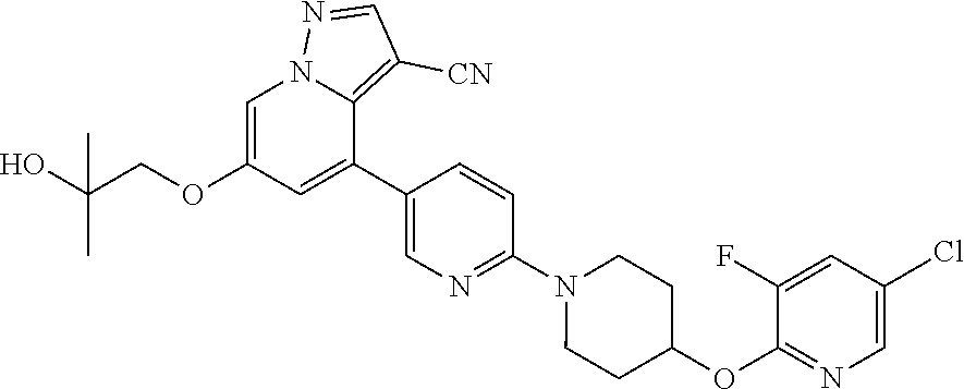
C1=C(OCC(O)(C)C)C=C(C2=CN=C(N3CCC(OC4=NC=C(Cl)C=C4F)CC3)C=C2)C2=C([CN])C=NN12
